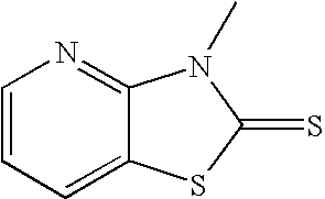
C1=CN=C2C(=C1)SC(=S)N2C
